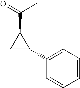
C1(C2C(C(=O)C)C2)=CC=CC=C1
